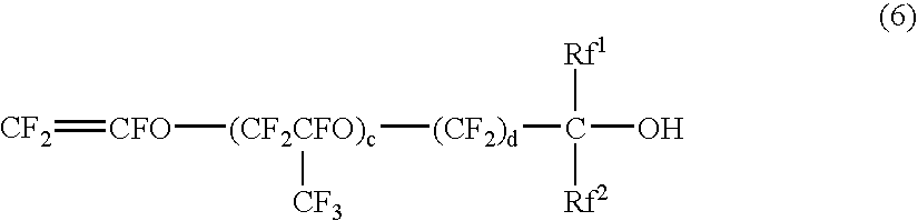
[CF2]=[CFO][(CF2CFO)c]([CF3])[(CF2)d]C(O)([Rf1])[Rf2]
